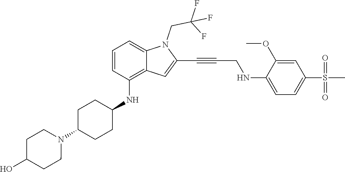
C(C#CC1=CC2=C(NC3CCC(N4CCC(O)CC4)CC3)C=CC=C2N1CC(F)(F)F)NC1=CC=C(S(C)(=O)=O)C=C1OC
